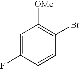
C1=C(F)C=CC(Br)=C1[OMe]
